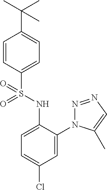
C1=CC(S(NC2=CC=C(Cl)C=C2N2N=NC=C2C)(=O)=O)=CC=C1C(C)(C)C
